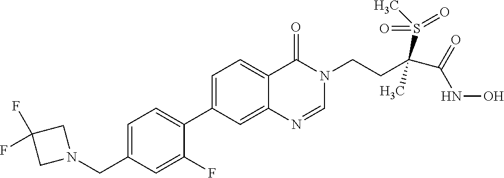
C1=C(CN2CC(F)(F)C2)C=C(F)C(C2=CC=C3C(=C2)N=CN(CCC(C(=O)NO)(S(C)(=O)=O)C)C3=O)=C1
